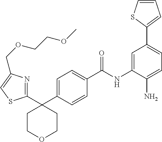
C1=C(C2(C3=NC(COCCOC)=CS3)CCOCC2)C=CC(C(NC2=CC(C3=CC=CS3)=CC=C2N)=O)=C1
